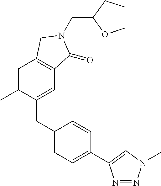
C(N1C(=O)C2=C(C=C(C)C(CC3=CC=C(C4=CN(C)N=N4)C=C3)=C2)C1)C1OCCC1
